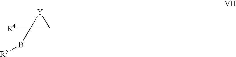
C1([R4])(B[R5])C[Y]1
